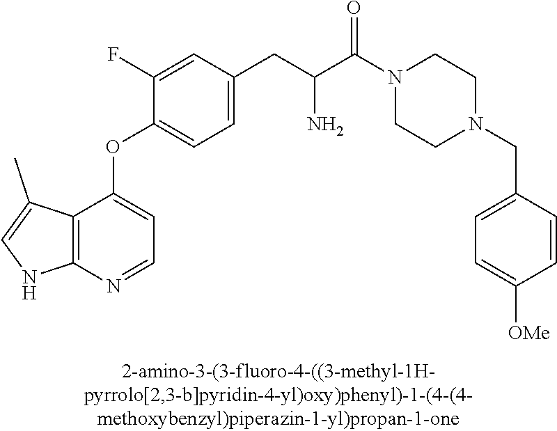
C1(F)=CC(CC(C(N2CCN(CC3=CC=C([OMe])C=C3)CC2)=O)N)=CC=C1OC1=CC=NC2=C1C(C)=CN2
